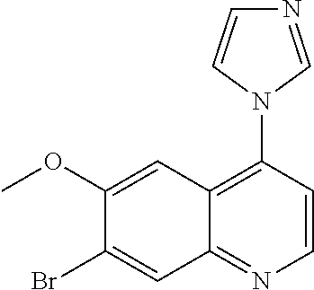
C1(OC)=CC2=C(N3C=NC=C3)C=CN=C2C=C1Br
